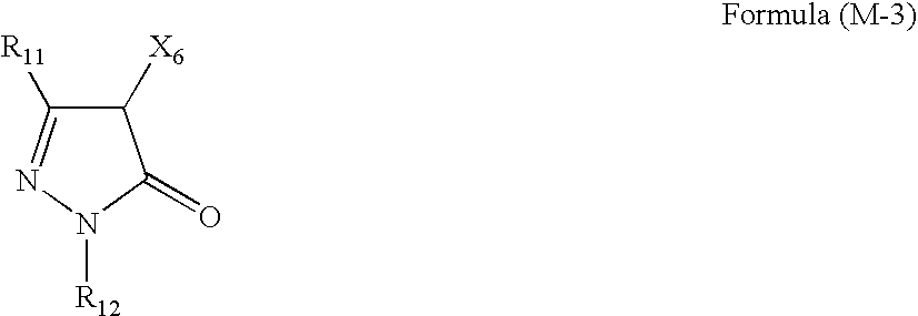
C1([R11])=NN([R12])C(=O)C1[X6]
